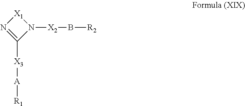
C1([X3][A][R1])=N[X1]N1[X2]B[R2]
